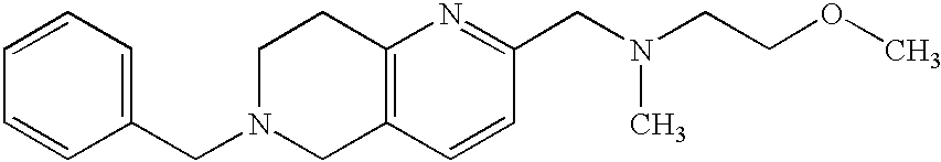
C1N(CC2=CC=CC=C2)CC2=C(C1)N=C(CN(CCOC)C)C=C2
